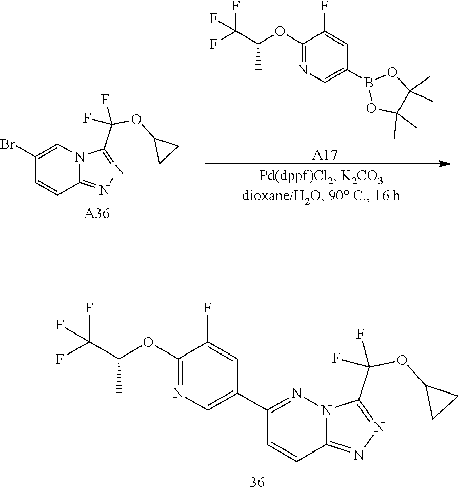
C12=NN=C(C(OC3CC3)(F)F)N1C=C(Br)C=C2.[A36].[A17].O1B(C2=CN=C(OC(C(F)(F)F)C)C(F)=C2)OC(C)(C)C1(C)C.C12=NN=C(C(OC3CC3)(F)F)N1N=C(C1=CN=C(OC(C(F)(F)F)C)C(F)=C1)C=C2
